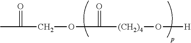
O(C(=O)[(CH2)4]O[H])CC(=O)C
